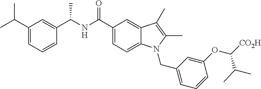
C1(C(NC(C)C2=CC(C(C)C)=CC=C2)=O)=CC=C2C(=C1)C(C)=C(C)N2CC1=CC=CC(OC([CO2H])C(C)C)=C1
